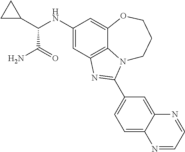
C1(NC(C2CC2)C(N)=O)=CC2=C3C(=C1)OCCCN3C(C1=CC=C3C(=C1)N=CC=N3)=N2
